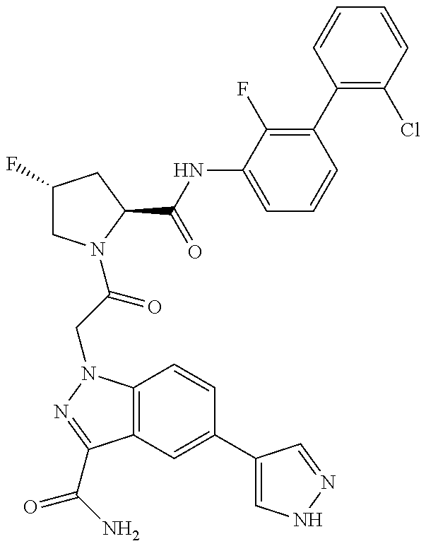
C1(F)CN(C(CN2C3=C(C(C(N)=O)=N2)C=C(C2=CNN=C2)C=C3)=O)C(C(=O)NC2=CC=CC(C3=C(Cl)C=CC=C3)=C2F)C1
